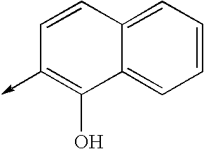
C12=CC=CC=C1C=CC(->C)=C2O
